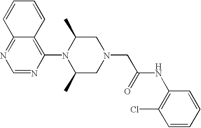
C1=NC(N2C(C)CN(CC(NC3=C(Cl)C=CC=C3)=O)CC2C)=C2C(=N1)C=CC=C2
